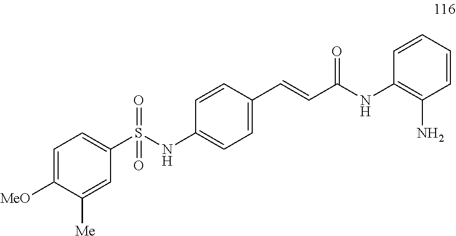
C1=C([MeO])C([Me])=CC(S(NC2=CC=C(C=CC(NC3=C(N)C=CC=C3)=O)C=C2)(=O)=O)=C1
